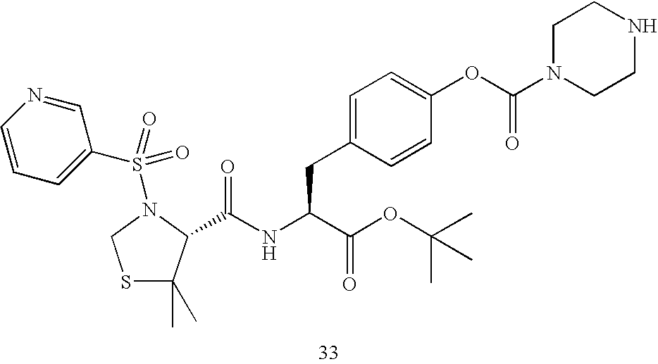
C1=NC=CC=C1S(=O)(=O)N1C(C(NC(C(OC(C)(C)C)=O)CC2=CC=C(OC(N3CCNCC3)=O)C=C2)=O)C(C)(C)SC1
